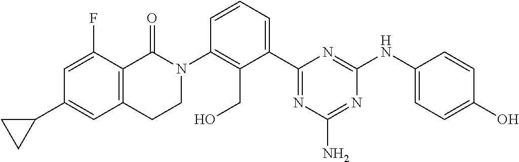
N1(C2=C(CO)C(C3=NC(N)=NC(NC4=CC=C(O)C=C4)=N3)=CC=C2)C(=O)C2=C(C=C(C3CC3)C=C2F)CC1
